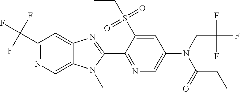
C1(C(F)(F)F)=NC=C2C(=C1)N=C(C1=NC=C(N(C(CC)=O)CC(F)(F)F)C=C1S(CC)(=O)=O)N2C
